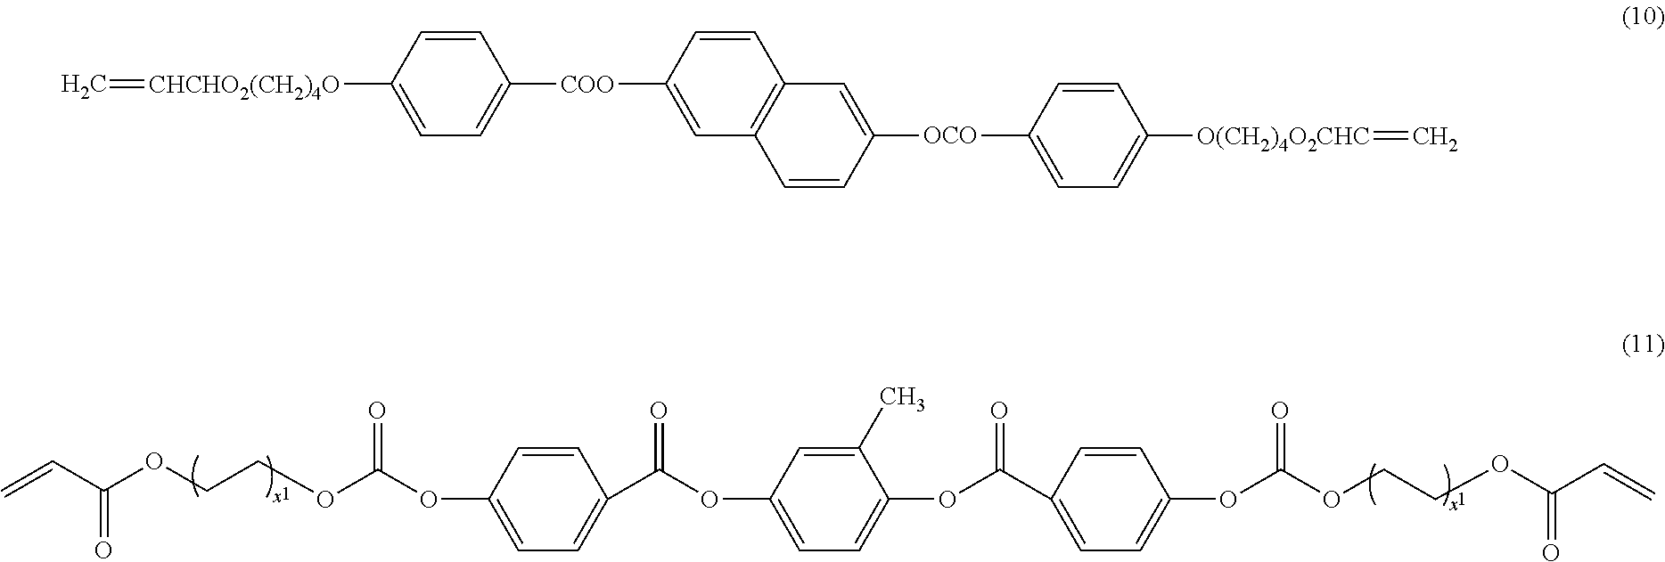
C=CC(OCCOC(=O)OC1=CC=C(C(OC2=CC=C(OC(C3=CC=C(OC(OCCOC(C=C)=O)=O)C=C3)=O)C(C)=C2)=O)C=C1)=O.C=[CHCHO2(CH2)4O]C1=CC=C([COO]C2=CC3=C(C=C2)C=C([OCO]C2=CC=C([O(CH2)4O2CHC]=C)C=C2)C=C3)C=C1
